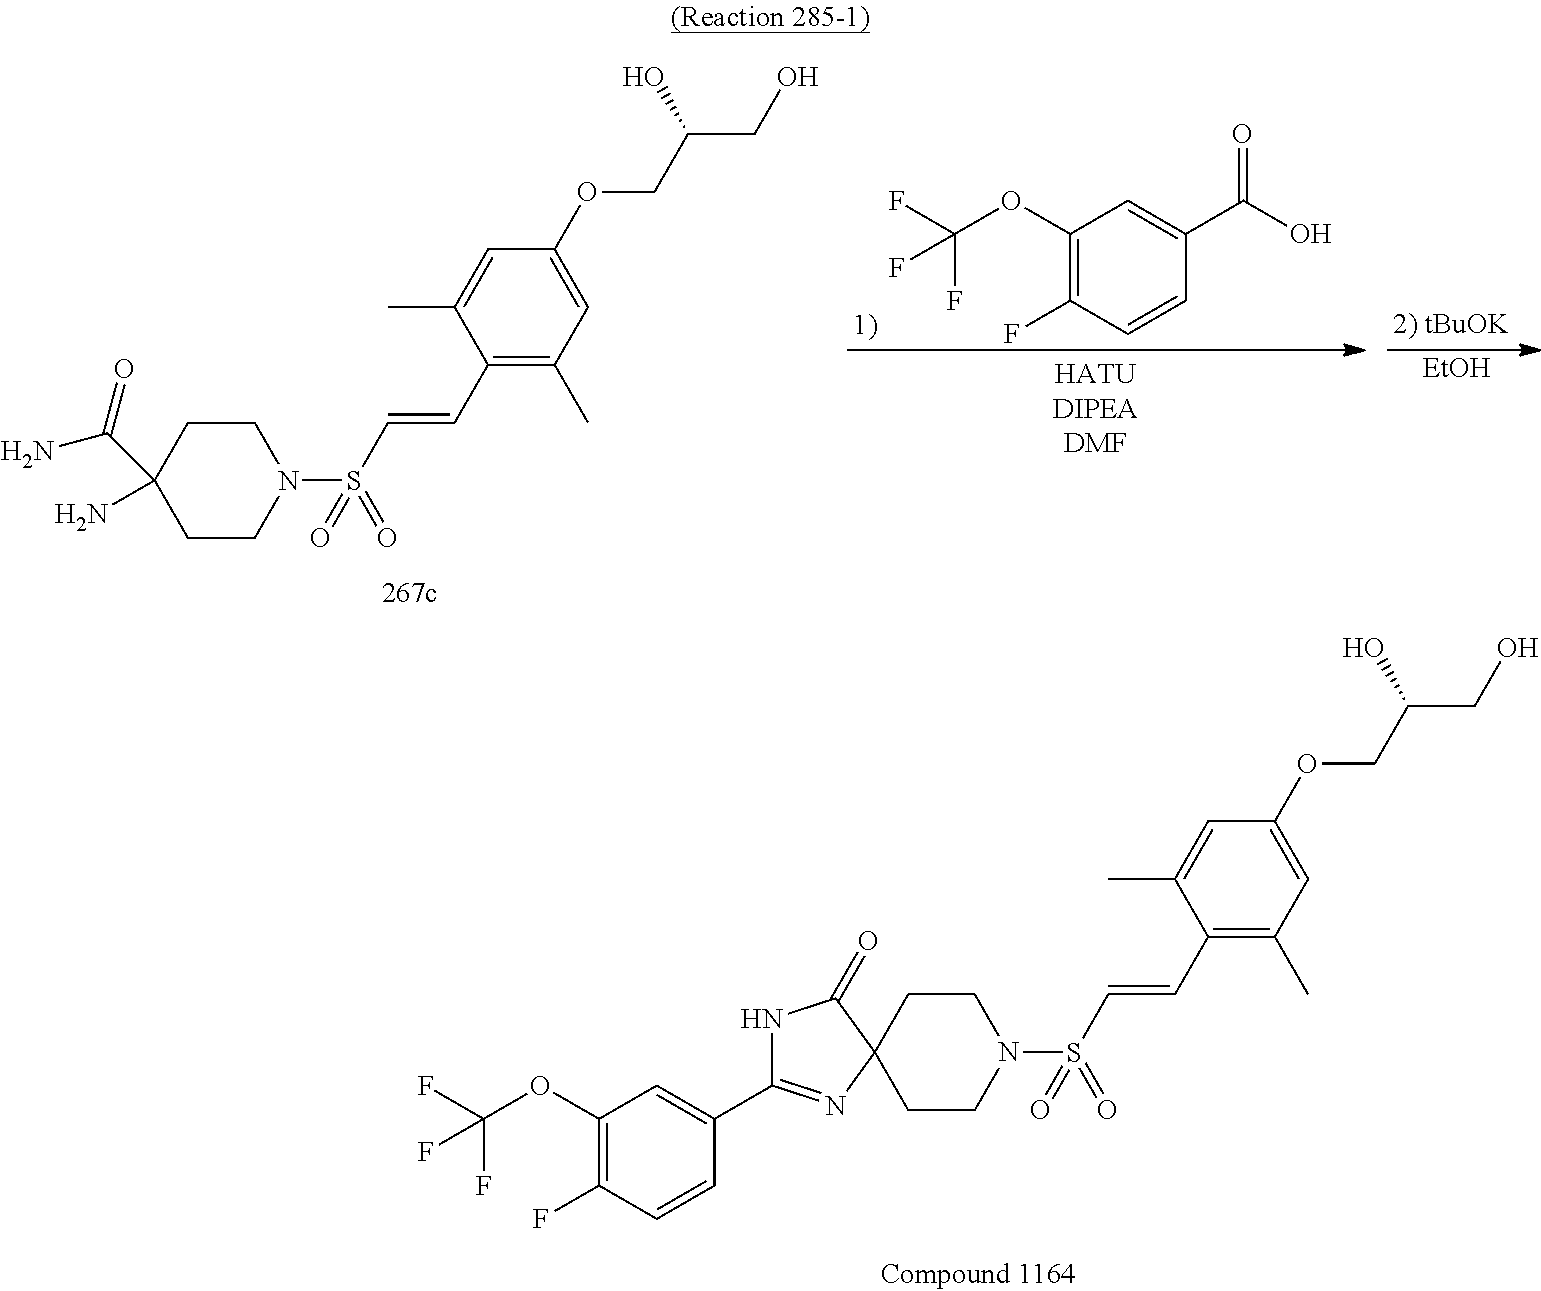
C1CN(S(=O)(=O)C=CC2=C(C)C=C(OCC(CO)O)C=C2C)CCC12C(=O)NC(C1=CC(OC(F)(F)F)=C(F)C=C1)=N2.C1CN(S(=O)(=O)C=CC2=C(C)C=C(OCC(CO)O)C=C2C)CCC1(N)C(N)=O.[EtOH].C1(OC(F)(F)F)=C(F)C=CC(C(O)=O)=C1
